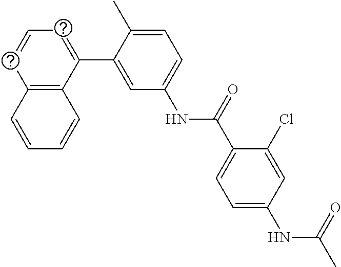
C12=C(C(C3=CC(NC(C4=CC=C(NC(C)=O)C=C4Cl)=O)=CC=C3C)=CC=C1)C=CC=C2
